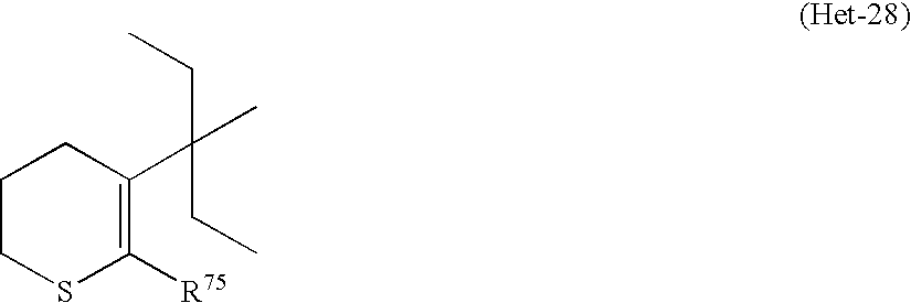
C1CSC([R75])=C(C(C)(CC)CC)C1
